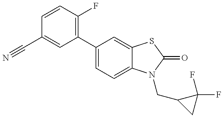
C1(C#N)=CC(C2=CC=C3C(=C2)SC(=O)N3CC2CC2(F)F)=C(F)C=C1
